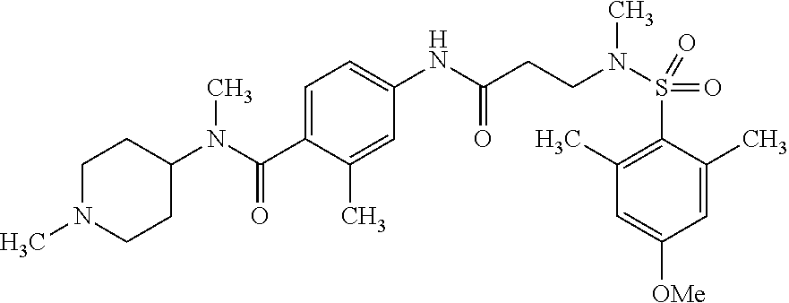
C1=C(C)C(S(=O)(=O)N(CCC(NC2=CC=C(C(N(C3CCN(C)CC3)C)=O)C(C)=C2)=O)C)=C(C)C=C1[OMe]
